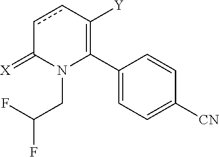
C1(C2=C([Y])ccC(=[X])N2CC(F)F)=CC=C([CN])C=C1
